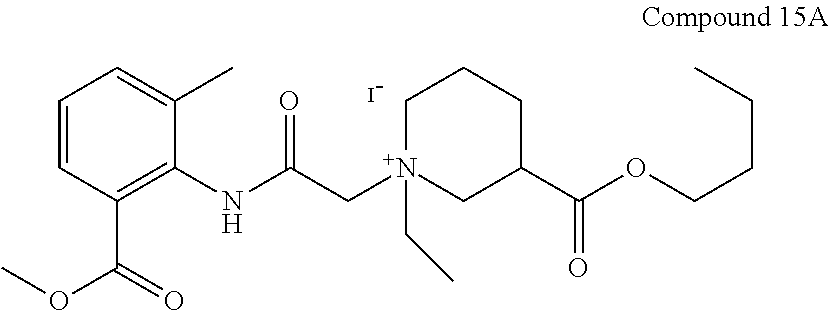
C1=CC(C(=O)OC)=C(NC(C[N+]2(CC)CC(C(OCCCC)=O)CCC2)=O)C(C)=C1.[I-]
